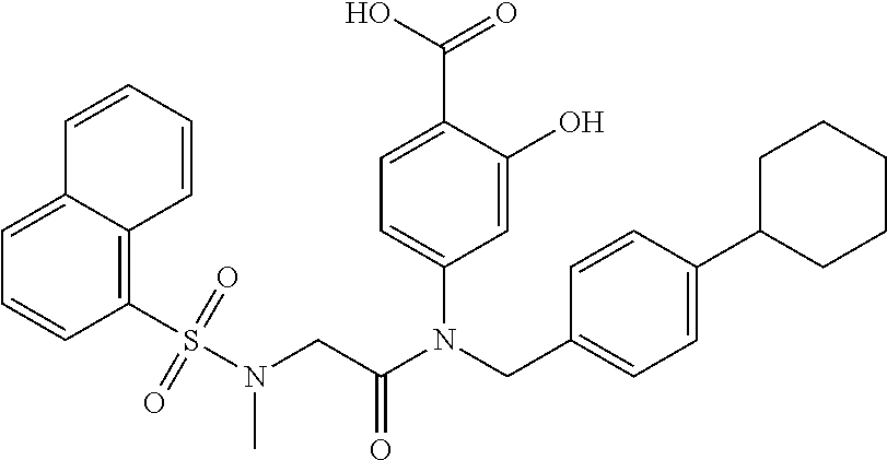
C1=C(O)C(C(O)=O)=CC=C1N(CC1=CC=C(C2CCCCC2)C=C1)C(CN(S(C1=C2C(=CC=C1)C=CC=C2)(=O)=O)C)=O
